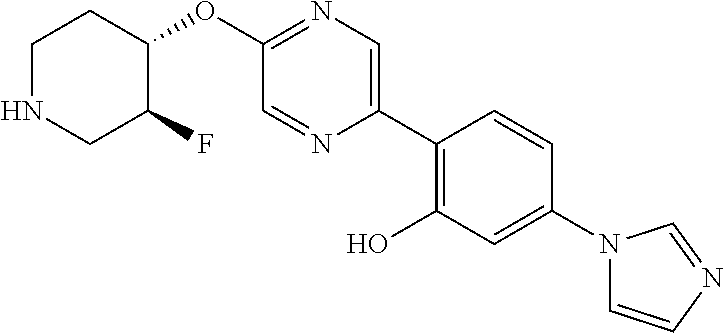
O(C1=NC=C(C2=C(O)C=C(N3C=CN=C3)C=C2)N=C1)C1CCNCC1F
